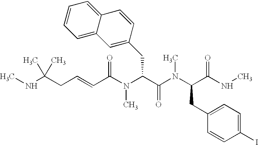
N(C(CC=CC(N(C(C(N(C(C(NC)=O)CC1=CC=C(I)C=C1)C)=O)CC1=CC2=CC=CC=C2C=C1)C)=O)(C)C)C
